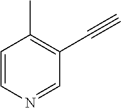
C1=CN=CC(C#C)=C1C
